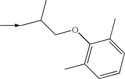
C1=CC=C(C)C(OCC(C<-C)C)=C1C
